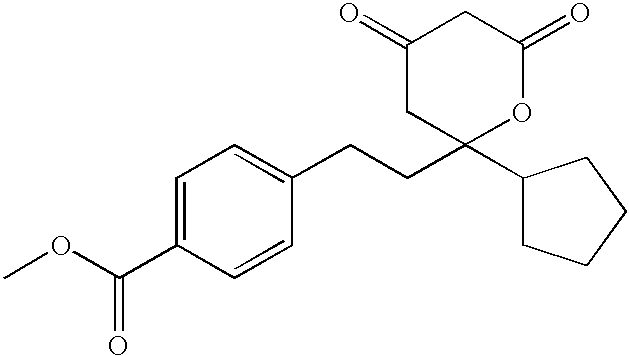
C1(C(OC)=O)=CC=C(CCC2(C3CCCC3)OC(=O)CC(=O)C2)C=C1
